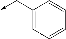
C1(C->C)=CC=CC=C1
